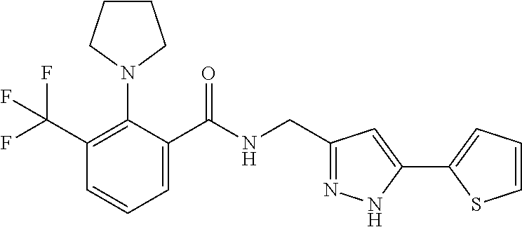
C1(C(F)(F)F)=C(N2CCCC2)C(C(NCC2=NNC(C3=CC=CS3)=C2)=O)=CC=C1
